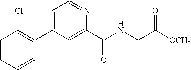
C1=C(C2=C(Cl)C=CC=C2)C=C(C(NCC([OCH3])=O)=O)N=C1
